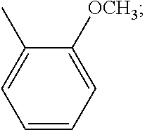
C1=CC=C([OCH3])C(C)=C1
